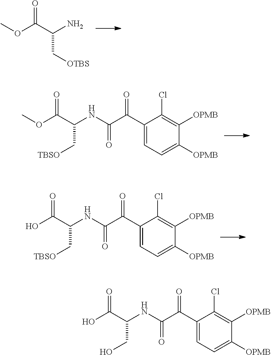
COC(C(N)C[OTBS])=O.COC(C(NC(=O)C(=O)C1=CC=C([OPMB])C([OPMB])=C1Cl)C[TBSO])=O.OC(C(NC(=O)C(=O)C1=CC=C([OPMB])C([OPMB])=C1Cl)C[TBSO])=O.OC(C(NC(=O)C(=O)C1=CC=C([OPMB])C([OPMB])=C1Cl)CO)=O
